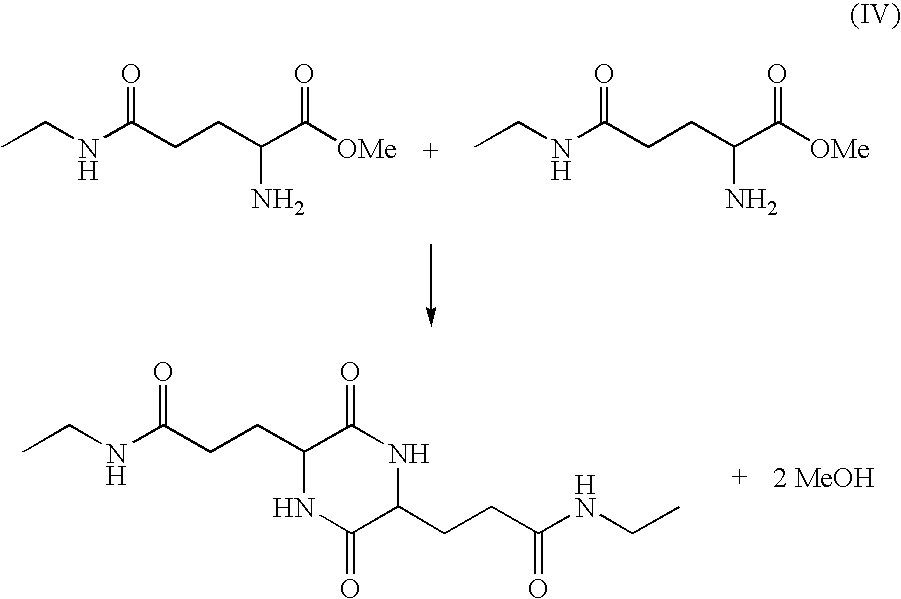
CCNC(CCC(C([OMe])=O)N)=O.CCNC(CCC(C([OMe])=O)N)=O.CCNC(CCC1C(=O)NC(CCC(NCC)=O)C(=O)N1)=O
